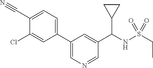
C1(C(NS(CC)(=O)=O)C2CC2)=CC(C2=CC=C(C#N)C(Cl)=C2)=CN=C1
